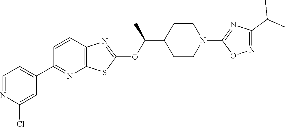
C1=CC2=C(N=C1C1=CC=NC(Cl)=C1)SC(OC(C1CCN(C3=NC(C(C)C)=NO3)CC1)C)=N2
